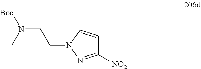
N(CCN1N=C([NO2])C=C1)([Boc])C
